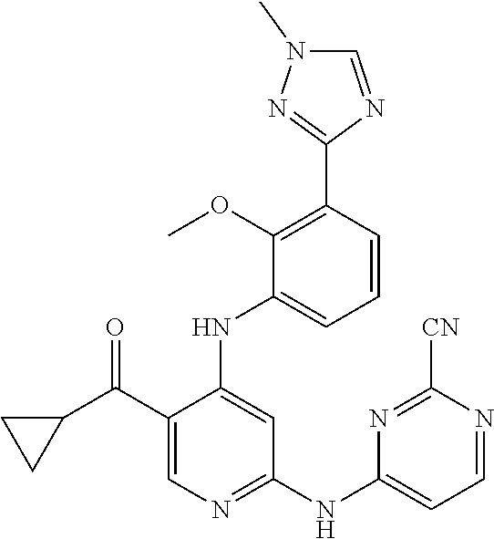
C1(C(C2CC2)=O)=CN=C(NC2=CC=NC([CN])=N2)C=C1NC1=CC=CC(C2=NN(C)C=N2)=C1OC
